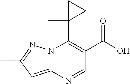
N12C(=CC(C)=N1)N=CC(C(O)=O)=C2C1(C)CC1
